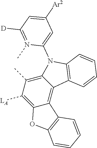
C12=C(C)C([LA])=C3C(=C1C1=C(N2C2=CC([Ar2])=CC([D])=N2C)C=CC=C1)C1=C(O3)C=CC=C1
